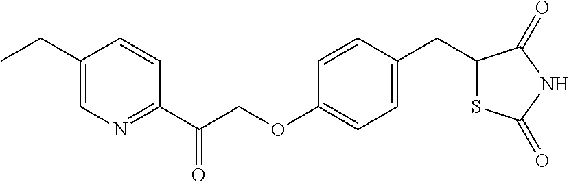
C1(CC)=CN=C(C(COC2=CC=C(CC3SC(=O)NC3=O)C=C2)=O)C=C1
